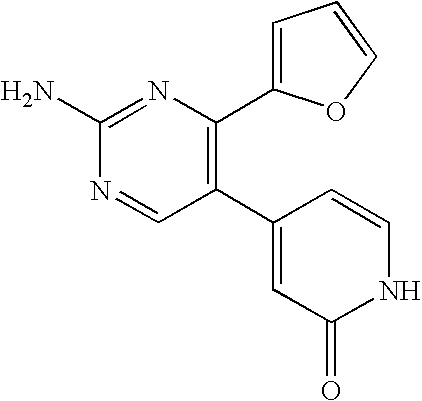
C1(C2=C(C3=CC=CO3)N=C(N)N=C2)=CC(=O)NC=C1
